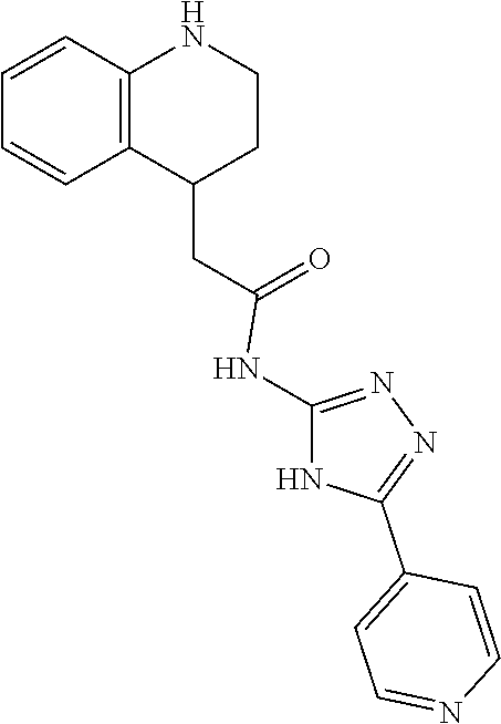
C1(CC(=O)NC2=NN=C(C3=CC=NC=C3)N2)CCNC2=C1C=CC=C2
